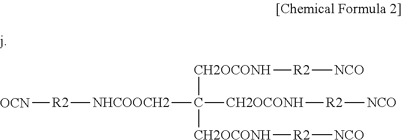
C([CH2OCONH][R2][NCO])([CH2OCONH][R2][NCO])([NHCOOCH2][R2][OCN])[CH2OCONH][R2][NCO]
